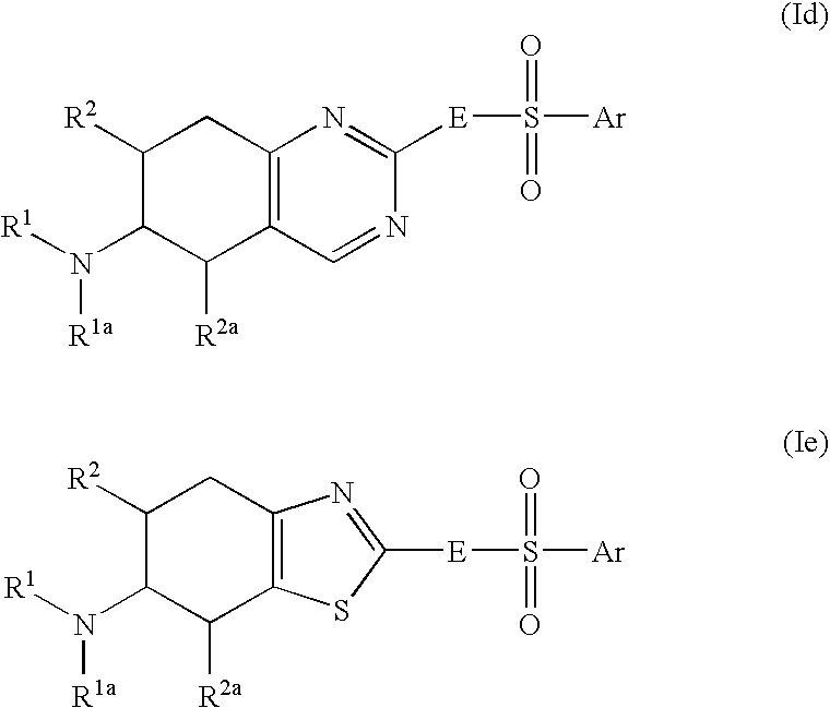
C1([R2])C(N([R1])[R1a])C([R2a])C2=C(C1)N=C([E]S([Ar])(=O)=O)N=C2.C1([R2])C(N([R1])[R1a])C([R2a])C2=C(C1)N=C([E]S([Ar])(=O)=O)S2
